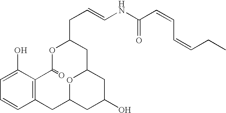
C1(O)=CC=CC2=C1C(=O)OC(CC=CNC(C=CC=CCC)=O)CC1OC(C2)CC(O)C1
